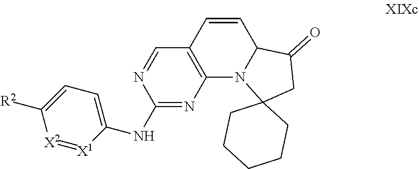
N(C1=CC=C([R2])[X2]=[X1]1)C1=NC2=C(C=N1)C=CC1N2C2(CC1=O)CCCCC2
